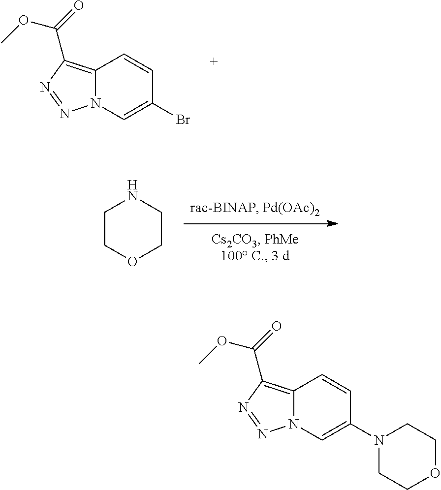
C12=C(C(=O)OC)N=NN1C=C(Br)C=C2.C1COCCN1.C12=C(C(=O)OC)N=NN1C=C(N1CCOCC1)C=C2
